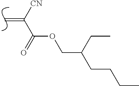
C=C([CN])C(=O)OCC(CCCC)CC
